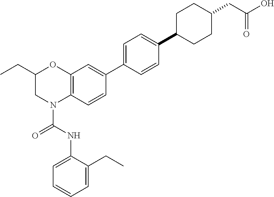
C1=C(NC(=O)N2C3=C(OC(CC)C2)C=C(C2=CC=C(C4CCC(CC(O)=O)CC4)C=C2)C=C3)C(CC)=CC=C1
